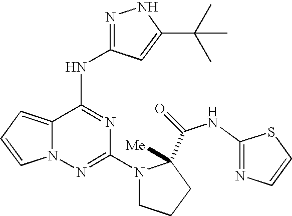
N1N=C(NC2=NC(N3CCCC3(C(=O)NC3=NC=CS3)[Me])=NN3C2=CC=C3)C=C1C(C)(C)C
